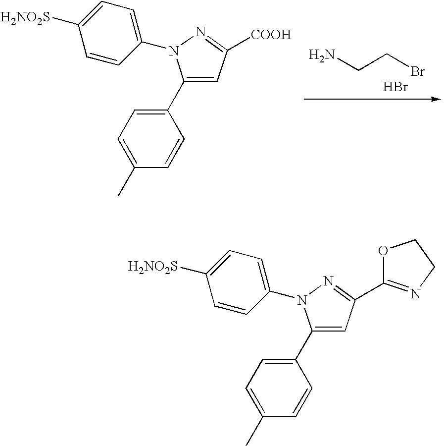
C1(C2=CC=C(C)C=C2)=CC([COOH])=NN1C1=CC=C([H2NO2S])C=C1.NCCBr.Br.C1(C2=CC=C(C)C=C2)=CC(C2=NCCO2)=NN1C1=CC=C([H2NO2S])C=C1
